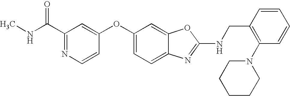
C1(C(NC)=O)=NC=CC(OC2=CC=C3C(=C2)OC(NCC2=C(N4CCCCC4)C=CC=C2)=N3)=C1
